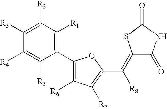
C1(C2=C([R6])C([R7])=C(C(=C3C(=O)NC(=O)S3)[R8])O2)=C([R1])C([R2])=C([R3])C([R4])=C1[R5]
